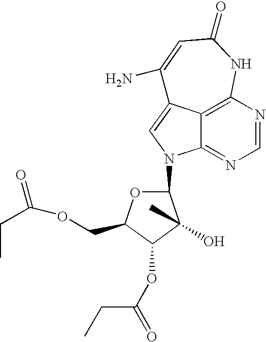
C12=C3N=CN=C1N(C1OC(COC(CC)=O)C(OC(=O)CC)C1(O)C)C=C2C(N)=CC(=O)N3
